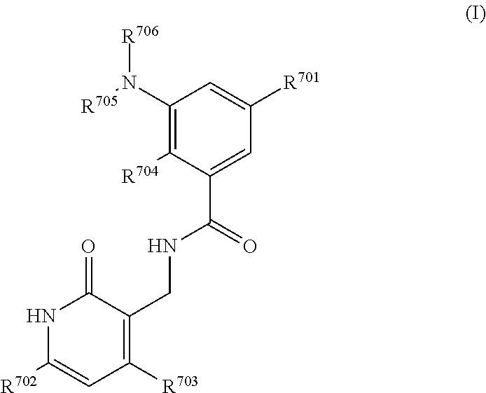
N1C([R702])=CC([R703])=C(CNC(C2=CC([R701])=CC(N([R705])[R706])=C2[R704])=O)C1=O
